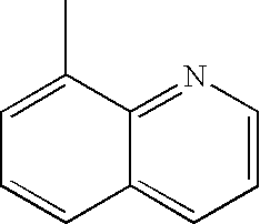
C1=C(C)C2=NC=CC=C2C=C1
